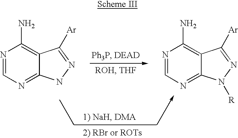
N1=CN=C2C(=C1N)C([Ar])=NN2.N1=CN=C2C(=C1N)C([Ar])=NN2[R]
